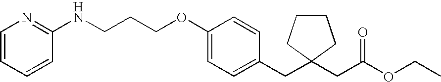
C1(OCCCNC2=NC=CC=C2)=CC=C(CC2(CC(OCC)=O)CCCC2)C=C1
